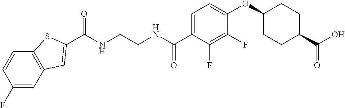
C(NCCNC(C1=CC=C(OC2CCC(C(O)=O)CC2)C(F)=C1F)=O)(=O)C1=CC2=C(C=CC(F)=C2)S1
